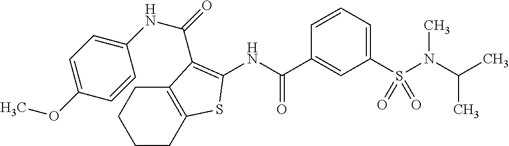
C1CC2=C(CC1)C(C(=O)NC1=CC=C(OC)C=C1)=C(NC(C1=CC(S(N(C(C)C)C)(=O)=O)=CC=C1)=O)S2
